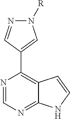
N1([R])N=CC(C2=C3C(=NC=N2)NC=C3)=C1
